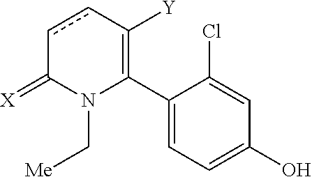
C1(C2=C([Y])ccC(=[X])N2C[Me])=CC=C(O)C=C1Cl
